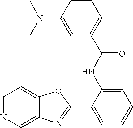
C1(C2=NC3=CN=CC=C3O2)=CC=CC=C1NC(C1=CC=CC(N(C)C)=C1)=O
